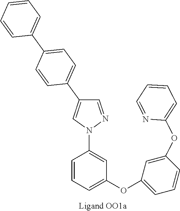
C1=CC=C(OC2=CC=CC(OC3=CC=CC=N3)=C2)C=C1N1N=CC(C2=CC=C(C3=CC=CC=C3)C=C2)=C1
